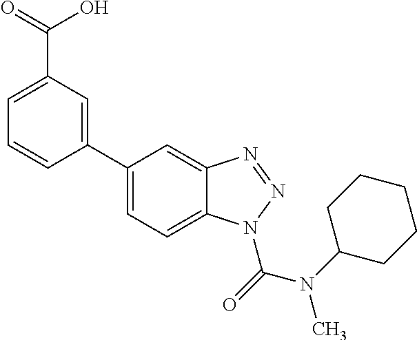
C1=C(C(O)=O)C=C(C2=CC=C3C(=C2)N=NN3C(N(C)C2CCCCC2)=O)C=C1
